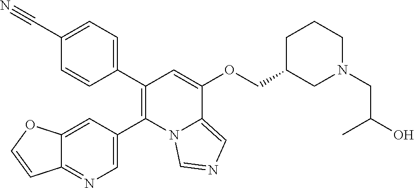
C1(C2=C(C3=CC=C(C#N)C=C3)C=C(OCC3CN(CC(O)C)CCC3)C3=CN=CN23)=CN=C2C(=C1)OC=C2
